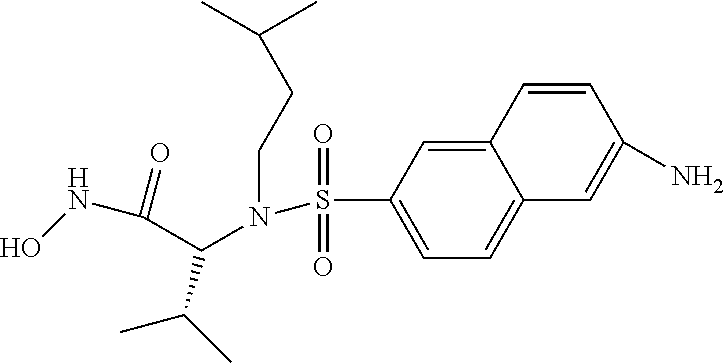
C12=CC(S(N(C(C(NO)=O)C(C)C)CCC(C)C)(=O)=O)=CC=C1C=C(N)C=C2
